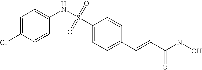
C1=C(Cl)C=CC(NS(C2=CC=C(C=CC(NO)=O)C=C2)(=O)=O)=C1
